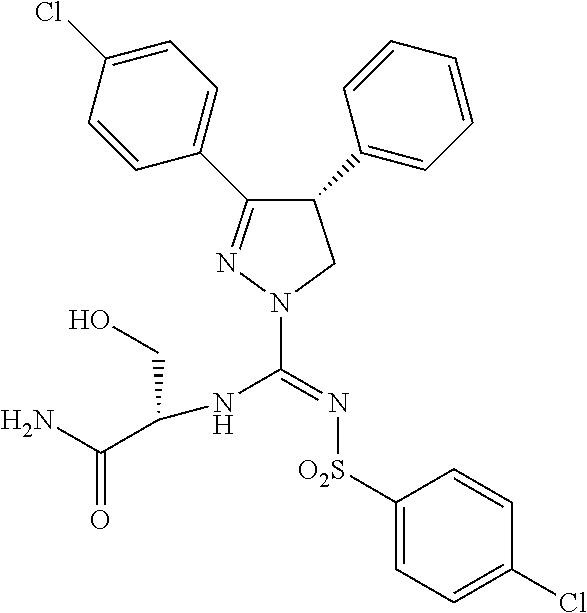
C1(C2=CC=C(Cl)C=C2)=NN(C(=N[O2S]C2=CC=C(Cl)C=C2)NC(C(N)=O)CO)CC1C1=CC=CC=C1
